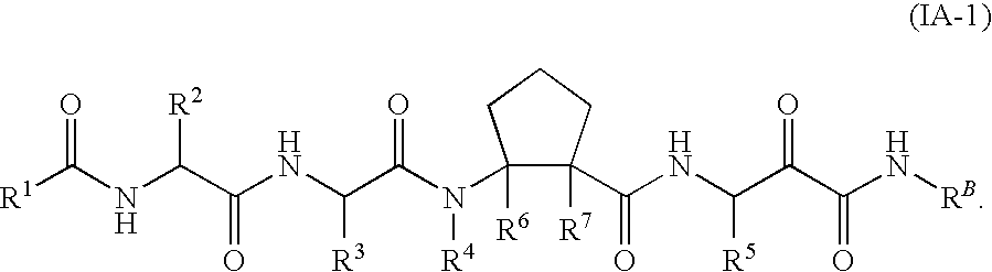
[R1]C(NC(C(NC(C(N(C1([R6])C([R7])(C(NC(C(C(N[RB])=O)=O)[R5])=O)CCC1)[R4])=O)[R3])=O)[R2])=O
